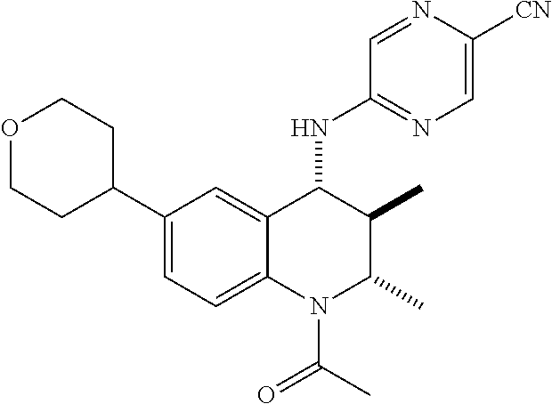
C1(C2CCOCC2)=CC=C2C(=C1)C(NC1=NC=C([CN])N=C1)C(C)C(C)N2C(C)=O
